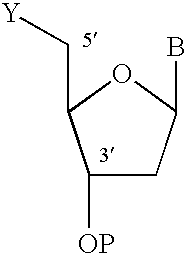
C1([OP])CC(B)OC1C[Y]
